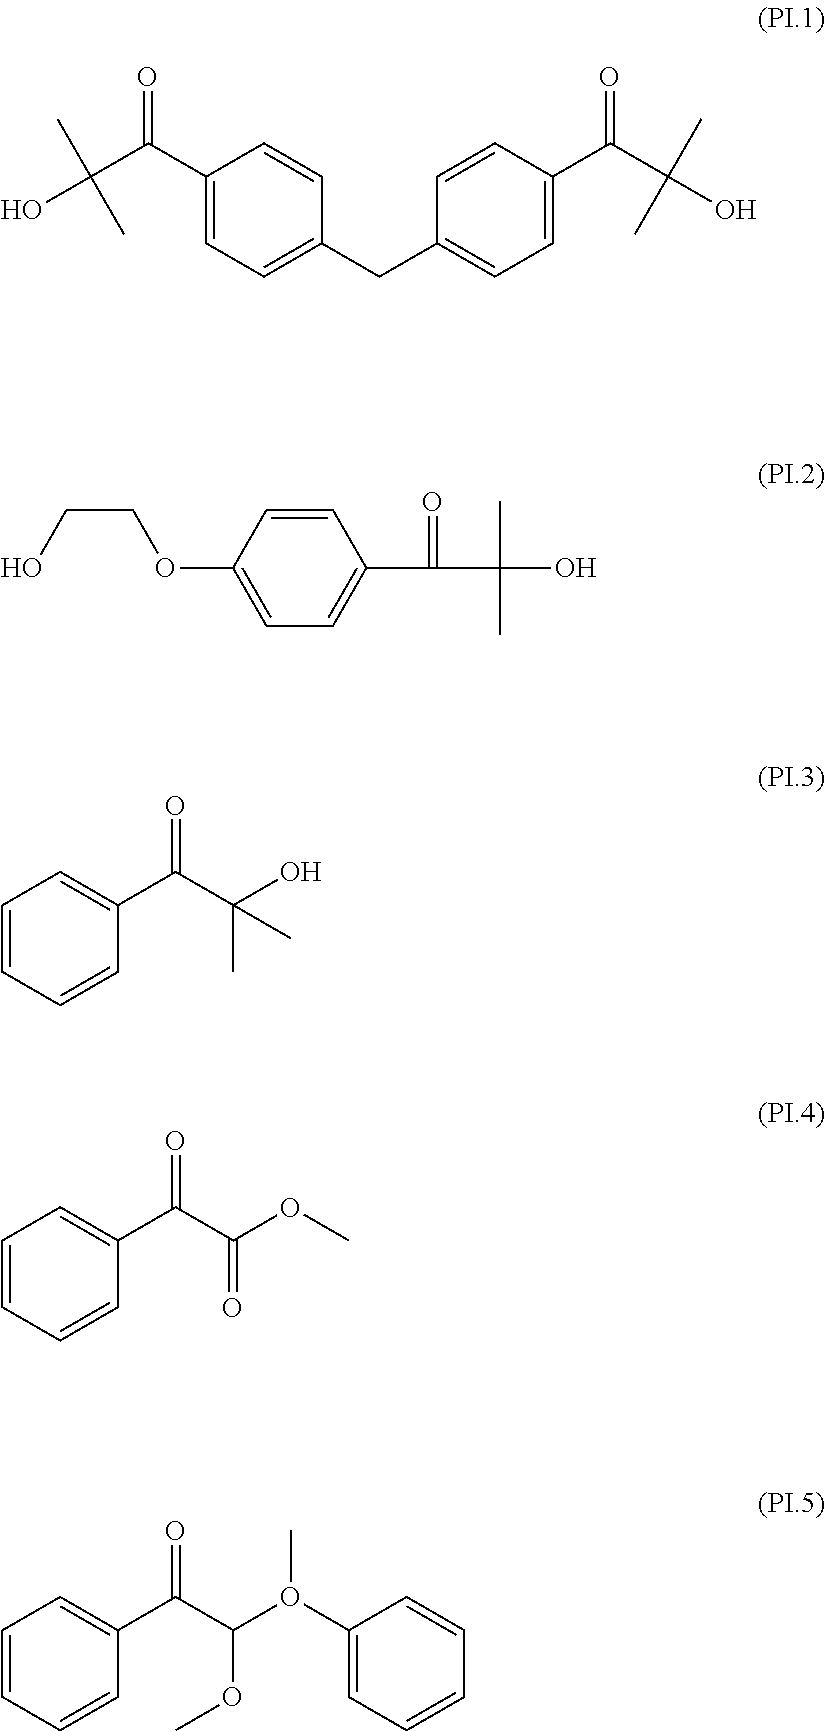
C1=CC(C(C(O)(C)C)=O)=CC=C1CC1=CC=C(C(C(O)(C)C)=O)C=C1.C1=CC(OCCO)=CC=C1C(C(O)(C)C)=O.C1=CC=CC(C(C(O)(C)C)=O)=C1.C1=CC=CC(C(C(OC)=O)=O)=C1.C1=CC=CC(C(C(O(C2=CC=CC=C2)C)OC)=O)=C1
